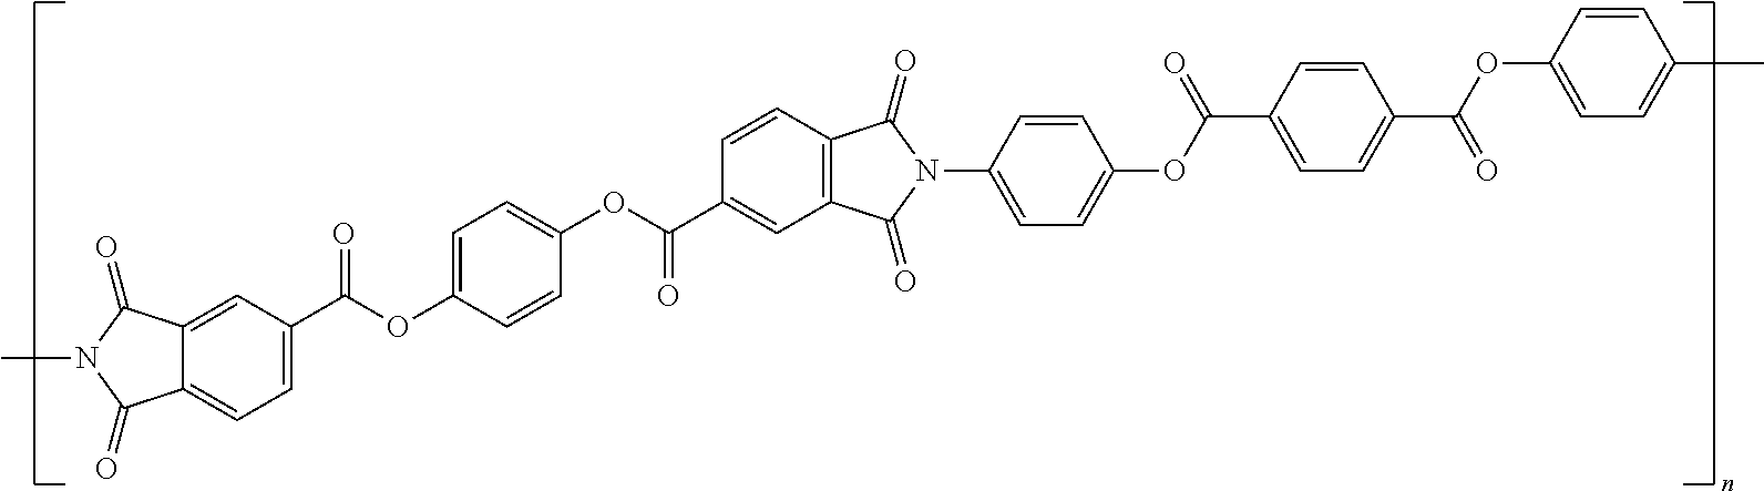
C1=C(C(OC2=CC=C(OC(C3=CC4=C(C=C3)C(=O)N(C3=CC=C(OC(C5=CC=C(C(OC6=CC=C(C)C=C6)=O)C=C5)=O)C=C3)C4=O)=O)C=C2)=O)C=C2C(=C1)C(=O)N(C)C2=O
